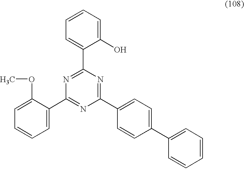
C1=CC=C(C2=NC(C3=CC=C(C4=CC=CC=C4)C=C3)=NC(C3=CC=CC=C3O)=N2)C(OC)=C1
